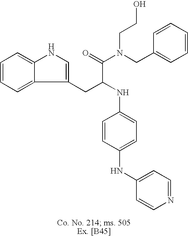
C1=CC=C2C(=C1)NC=C2CC(NC1=CC=C(NC2=CC=NC=C2)C=C1)C(=O)N(CC1=CC=CC=C1)CCO
